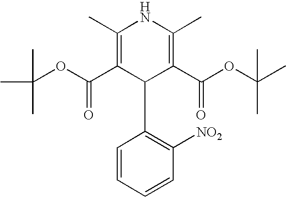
C1(C)=C(C(OC(C)(C)C)=O)C(C2=C([NO2])C=CC=C2)C(C(OC(C)(C)C)=O)=C(C)N1
